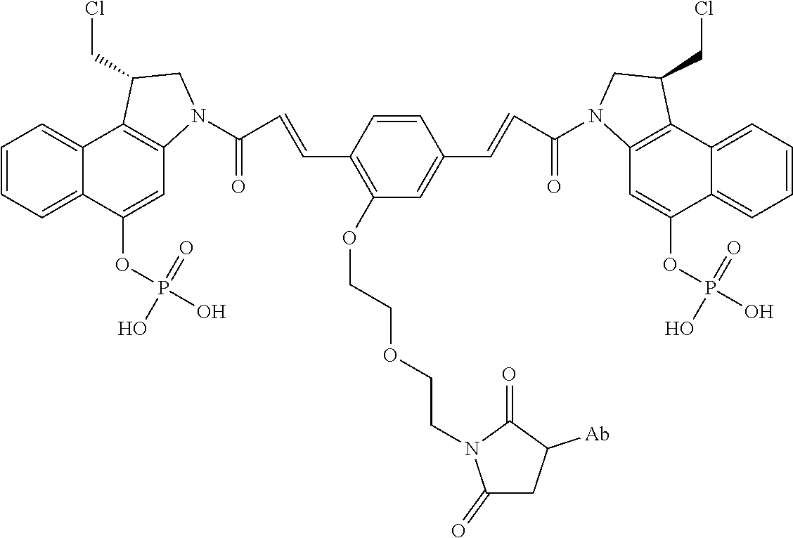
C1=CC=C2C(=C1)C1=C(C=C2OP(O)(=O)O)N(C(C=CC2=C(OCCOCCN3C(=O)CC([Ab])C3=O)C=C(C=CC(N3C4=C(C5=CC=CC=C5C(OP(O)(=O)O)=C4)C(CCl)C3)=O)C=C2)=O)CC1CCl
